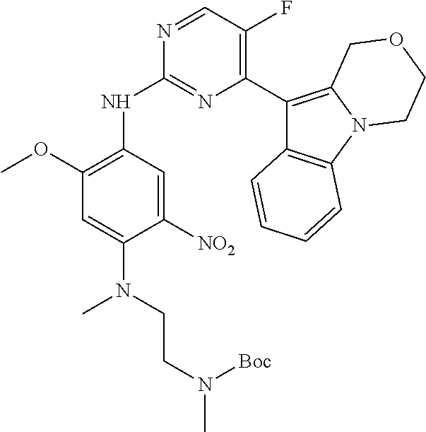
C1(C2=C(F)C=NC(NC3=C(OC)C=C(N(CCN(C)[Boc])C)C([NO2])=C3)=N2)=C2N(C3=C1C=CC=C3)CCOC2
